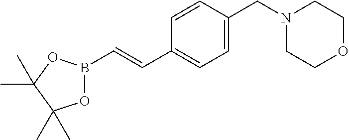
O1B(C=CC2=CC=C(CN3CCOCC3)C=C2)OC(C)(C)C1(C)C
